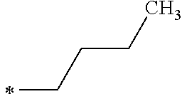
C(C)CCC
